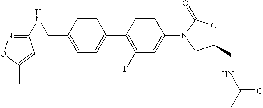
C1(CNC2=NOC(C)=C2)=CC=C(C2=C(F)C=C(N3CC(CNC(C)=O)OC3=O)C=C2)C=C1
